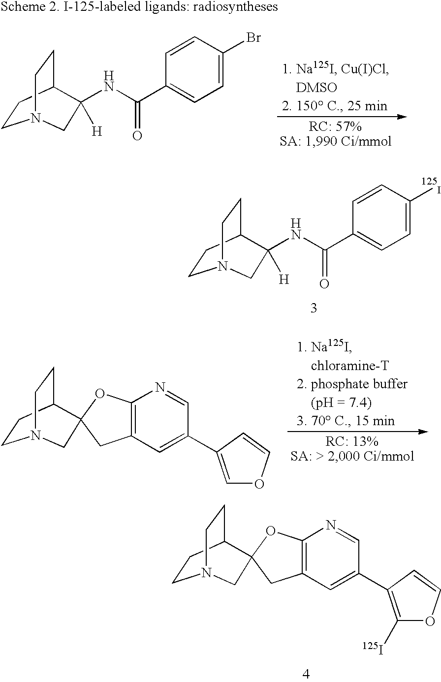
C1CC2CCN1CC2(NC(C1=CC=C([125I])C=C1)=O)[H].C1CC2CCN1CC21OC2=C(C1)C=C(C1=C([125I])OC=C1)C=N2.C1CC2CCN1CC21OC2=C(C1)C=C(C1=COC=C1)C=N2.C1CC2CCN1CC2(NC(C1=CC=C(Br)C=C1)=O)[H]
